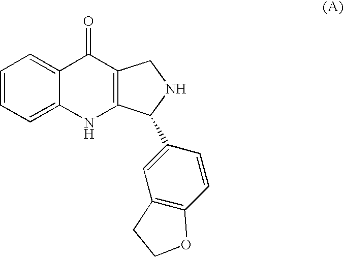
C1=CC=C2C(=C1)C(=O)C1=C(N2)C(C2=CC3=C(C=C2)OCC3)NC1
